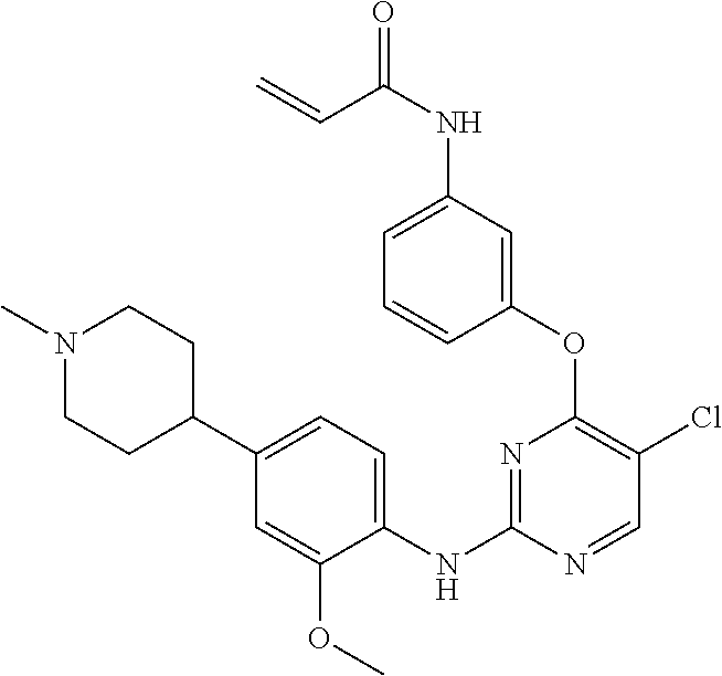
C1(OC2=C(Cl)C=NC(NC3=CC=C(C4CCN(C)CC4)C=C3OC)=N2)=CC(NC(=O)C=C)=CC=C1
